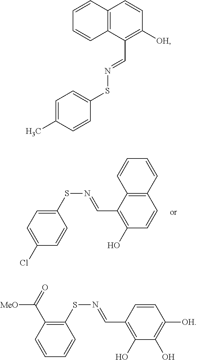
C12=C(C(C=NSC3=CC=C(Cl)C=C3)=C(O)C=C1)C=CC=C2.C12=C(C(C=NSC3=CC=C(C)C=C3)=C([OH])C=C1)C=CC=C2.C1=CC(C=NSC2=C(C(=O)[MeO])C=CC=C2)=C(O)C(O)=C1[OH]
